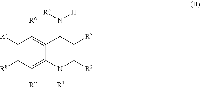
C1([R7])=C([R8])C([R9])=C2C(=C1[R6])C(N([H])[R5])C([R3])C([R2])N2[R1]
